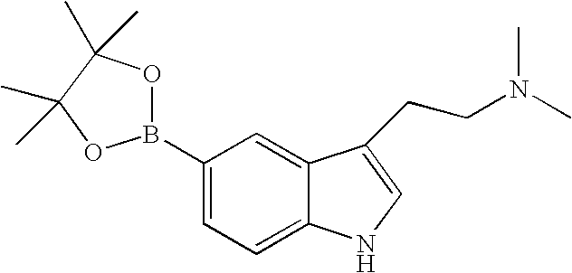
C1(B2OC(C)(C)C(C)(C)O2)=CC=C2C(=C1)C(CCN(C)C)=CN2
